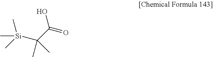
[Si](C(C)(C)C(=O)O)(C)(C)C
